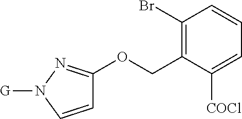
C1(Br)=C(COC2=NN([G])C=C2)C([COCl])=CC=C1
